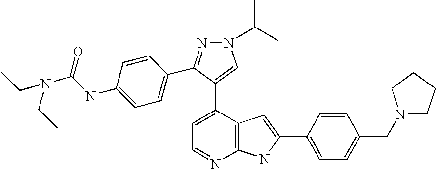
C1=C(C2=CN(C(C)C)N=C2C2=CC=C(NC(N(CC)CC)=O)C=C2)C2=C(N=C1)NC(C1=CC=C(CN3CCCC3)C=C1)=C2
